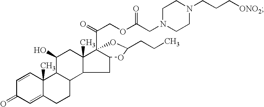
C1=CC2(C)C(=CC1=O)CCC1C3C(C)(CC(O)C21)C1(C(COC(CN2CCN(CCC[ONO2])CC2)=O)=O)C(C3)OC(CCC)O1
